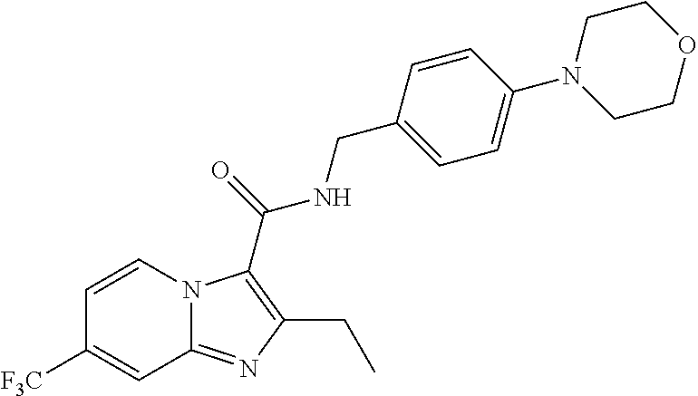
C1=CN2C(=NC(CC)=C2C(=O)NCC2=CC=C(N3CCOCC3)C=C2)C=C1[F3C]
